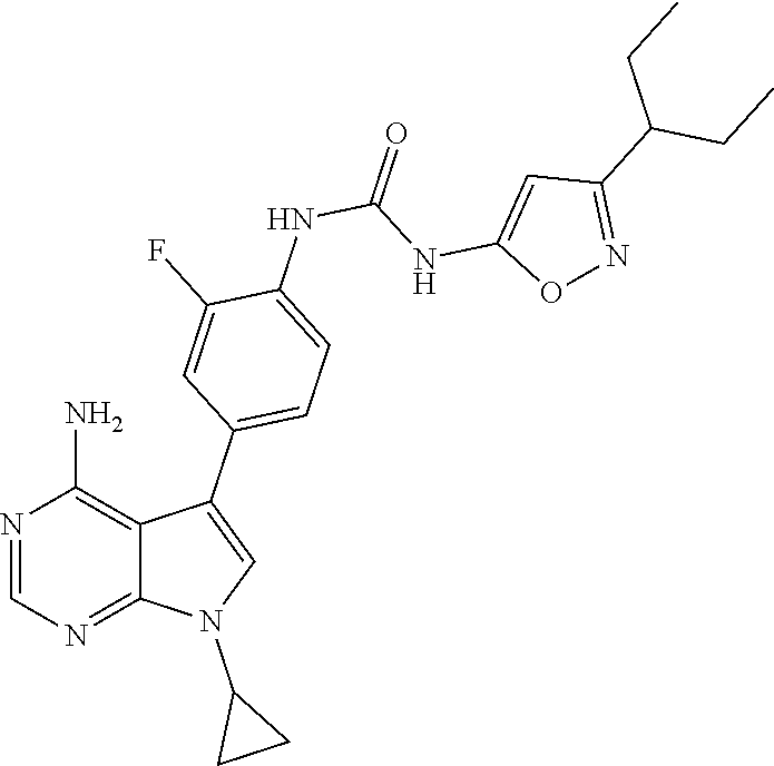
C1=NC(N)=C2C(C3=CC=C(NC(NC4=CC(C(CC)CC)=NO4)=O)C(F)=C3)=CN(C3CC3)C2=N1
